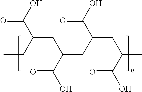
C(C(CC)C(O)=O)C(C(=O)O)CC(CC(C(=O)O)C)C(O)=O
